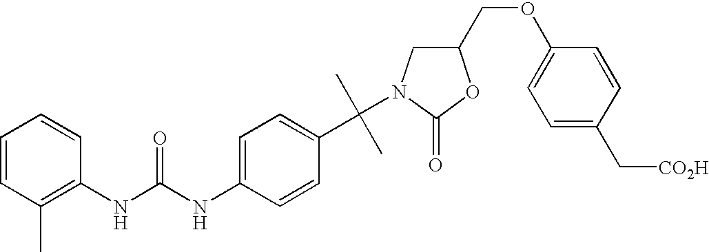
C1(C(N2CC(COC3=CC=C(C[CO2H])C=C3)OC2=O)(C)C)=CC=C(NC(NC2=C(C)C=CC=C2)=O)C=C1
